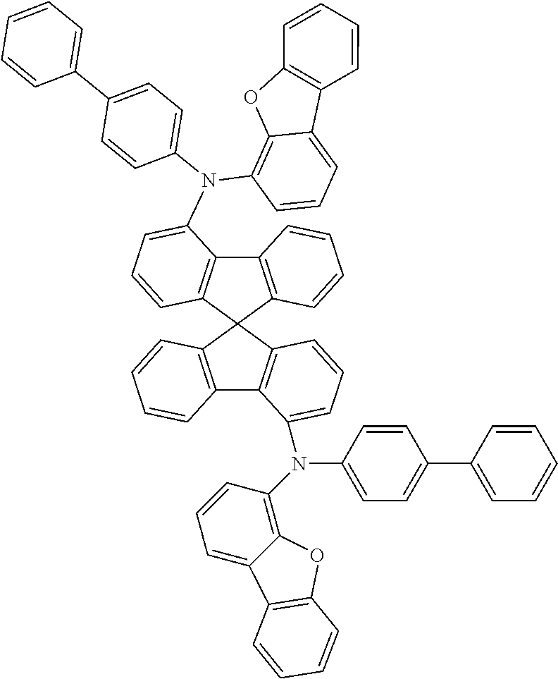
C1(C2=CC=C(N(C3=C4C(=CC=C3)C3=C(O4)C=CC=C3)C3=CC=CC4=C3C3=C(C45C4=C(C6=C5C=CC=C6)C(N(C5=CC=C(C6=CC=CC=C6)C=C5)C5=C6C(=CC=C5)C5=C(O6)C=CC=C5)=CC=C4)C=CC=C3)C=C2)=CC=CC=C1
